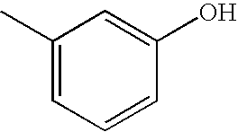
CC1=CC=CC(O)=C1
